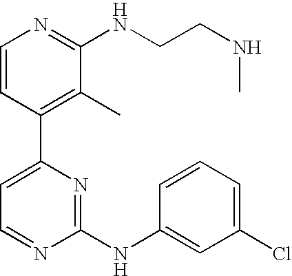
C1=CC(C2=CC=NC(NC3=CC(Cl)=CC=C3)=N2)=C(C)C(NCCNC)=N1
